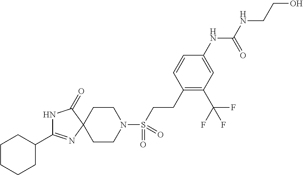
C1CN(S(CCC2=C(C(F)(F)F)C=C(NC(NCCO)=O)C=C2)(=O)=O)CCC12C(=O)NC(C1CCCCC1)=N2
